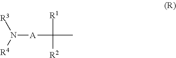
C(C)([A]N([R3])[R4])([R1])[R2]
